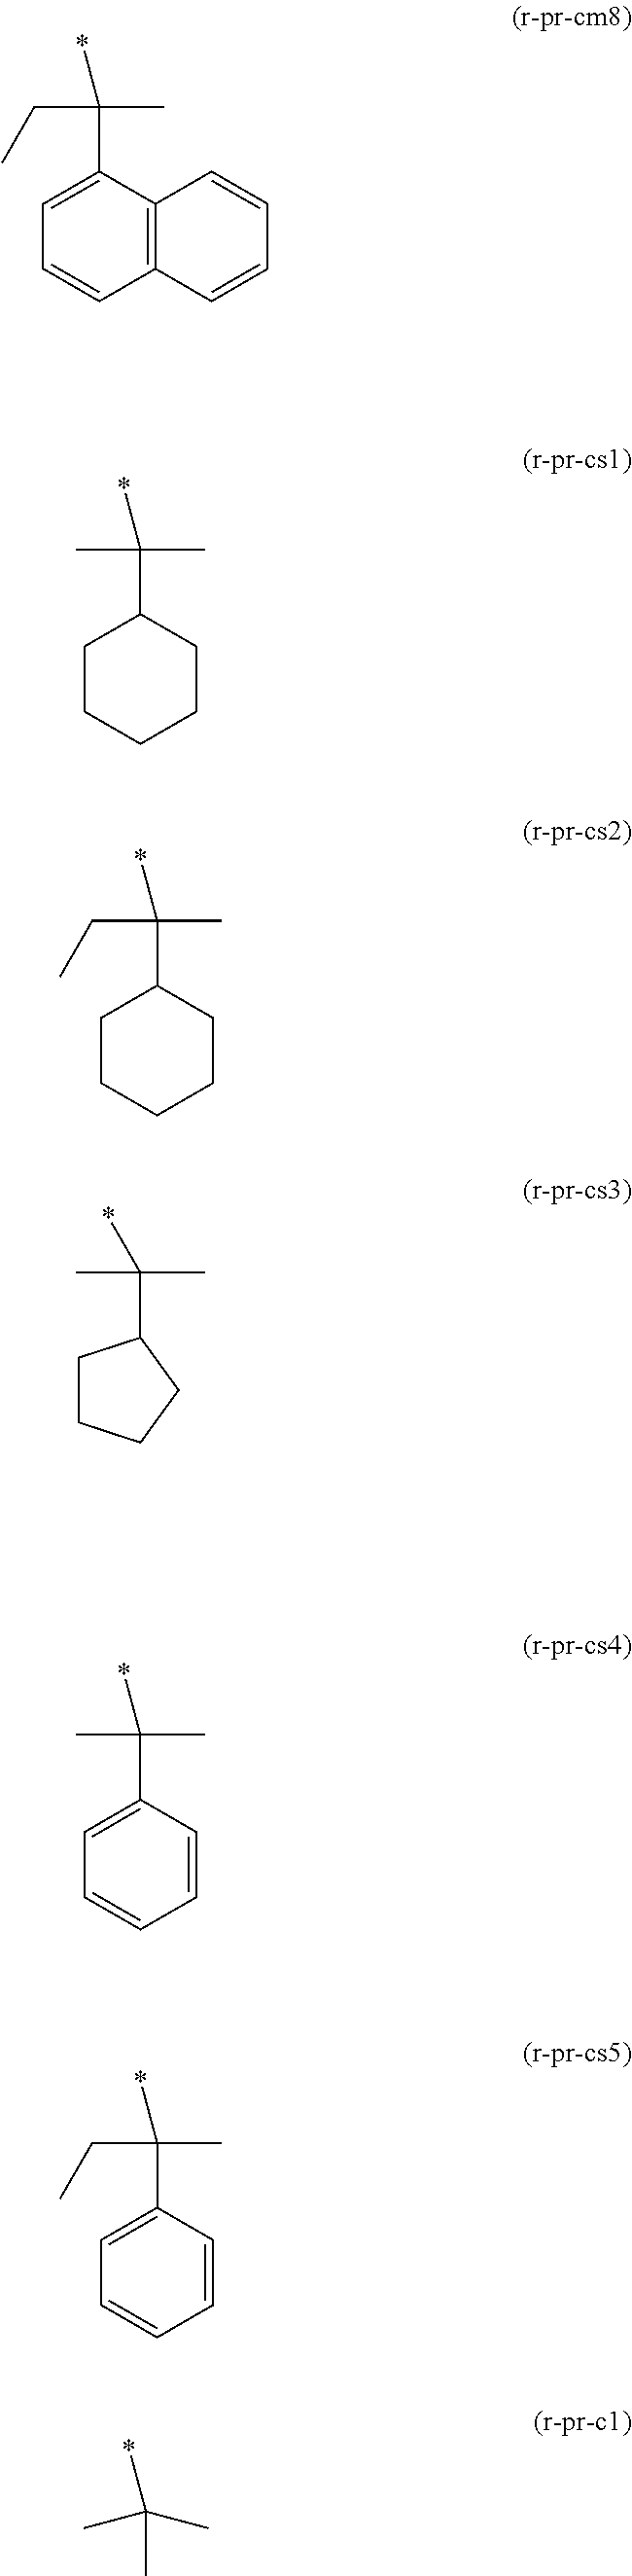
C1=CC=CC2=C1C(C(*)(CC)C)=CC=C2.C1CCCCC1C(*)(C)C.C1CCCCC1C(*)(CC)C.C1CCCC1C(*)(C)C.C1=CC=CC=C1C(*)(C)C.C1=CC=CC=C1C(*)(CC)C.CC(*)(C)C
